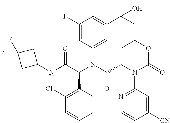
C1(F)=CC(N(C(C2N(C3=NC=CC([CN])=C3)C(=O)OCC2)=O)C(C(NC2CC(F)(F)C2)=O)C2=C(Cl)C=CC=C2)=CC(C(C)(C)O)=C1
